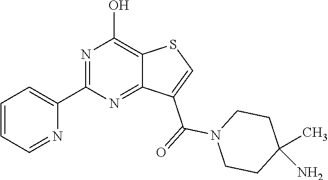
C1(C2=CC=CC=N2)=NC(O)=C2C(=N1)C(C(=O)N1CCC(C)(N)CC1)=CS2
